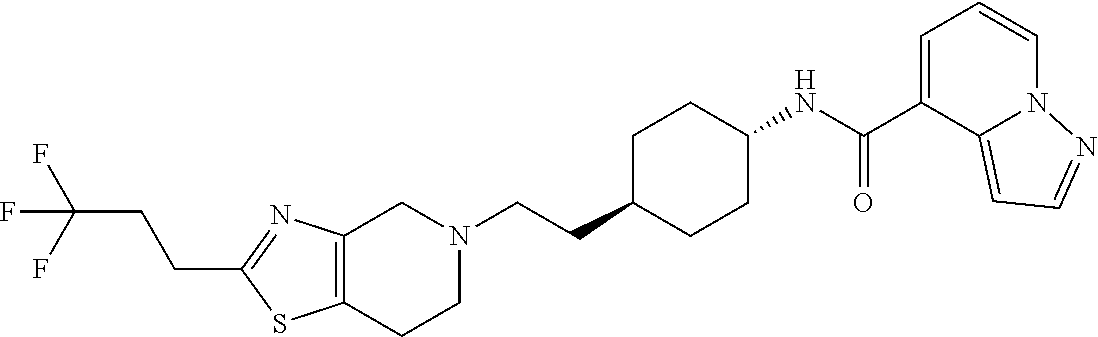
C12=C(CCN(CCC3CCC(NC(C4=CC=CN5C4=CC=N5)=O)CC3)C1)SC(CCC(F)(F)F)=N2
